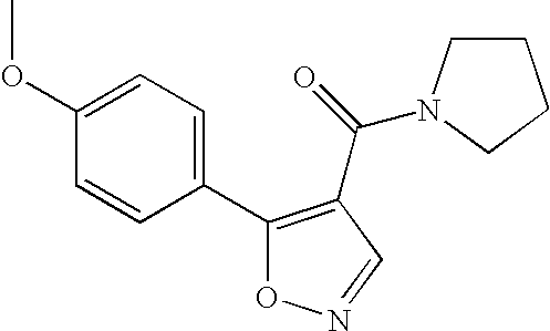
C1(OC)=CC=C(C2=C(C(=O)N3CCCC3)C=NO2)C=C1
